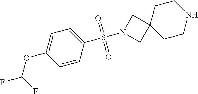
C1=CC(S(N2CC3(C2)CCNCC3)(=O)=O)=CC=C1OC(F)F
